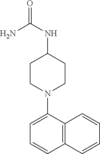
C1=C(N2CCC(NC(=O)N)CC2)C2=C(C=C1)C=CC=C2
